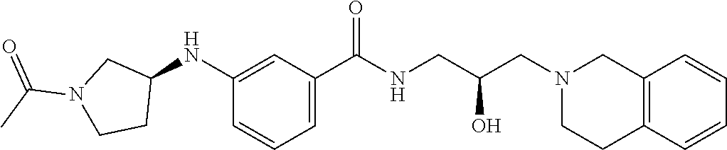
C1(NC2CN(C(C)=O)CC2)=CC(C(NCC(CN2CCC3=C(C2)C=CC=C3)O)=O)=CC=C1
